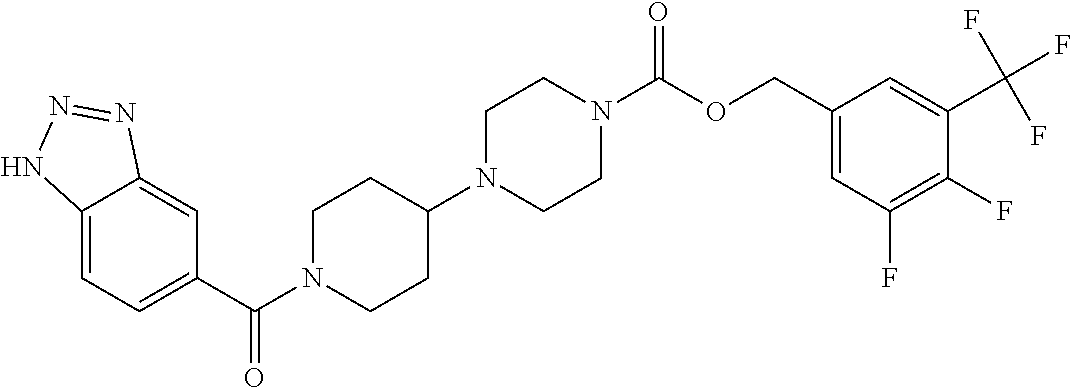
C12=CC=C(C(N3CCC(N4CCN(C(OCC5=CC(F)=C(F)C(C(F)(F)F)=C5)=O)CC4)CC3)=O)C=C1N=NN2
